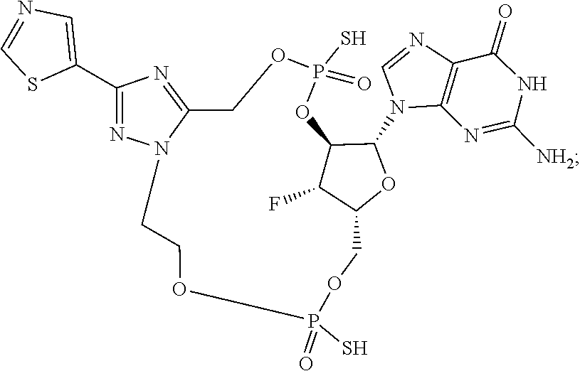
C1=NC2=C(N1C1C3C(F)C(COP(S)(=O)OCCN4C(=NC(C5=CN=CS5)=N4)COP(S)(=O)O3)O1)N=C([NH2])NC2=O
